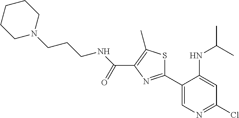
C1(C2=NC(C(=O)NCCCN3CCCCC3)=C(C)S2)=CN=C(Cl)C=C1NC(C)C
